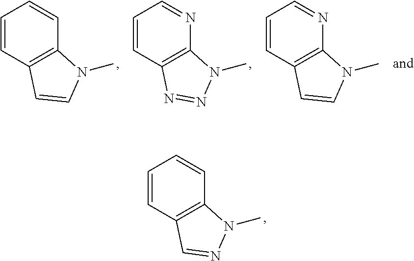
C1=CC2=C(C=C1)N(C)C=C2.C1=CC2=C(N=C1)N(C)N=N2.C1=CC2=C(N=C1)N(C)C=C2.C1=CC2=C(C=C1)N(C)N=C2
